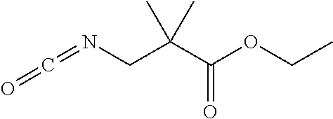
O=C=NCC(C)(C)C(OCC)=O
